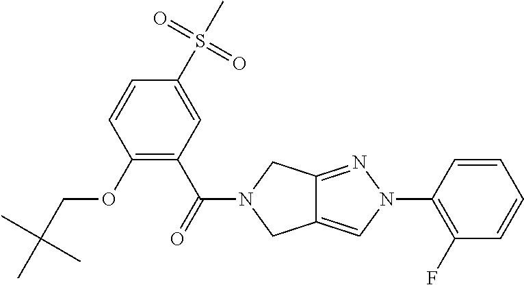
O(C1=C(C(=O)N2CC3=CN(C4=C(F)C=CC=C4)N=C3C2)C=C(S(C)(=O)=O)C=C1)CC(C)(C)C
